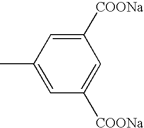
C1([COONa])=CC(C)=CC([COONa])=C1
